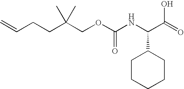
C=CCCC(COC(NC(C(=O)O)C1CCCCC1)=O)(C)C
